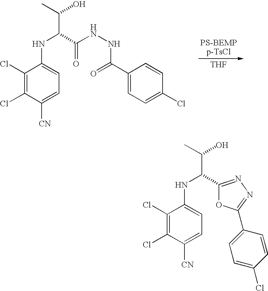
C1(Cl)=C(Cl)C(NC(C(C)O)C(NNC(C2=CC=C(Cl)C=C2)=O)=O)=CC=C1[CN].[THF].C1(Cl)=C(Cl)C(NC(C(C)O)C2=NN=C(C3=CC=C(Cl)C=C3)O2)=CC=C1[CN]
